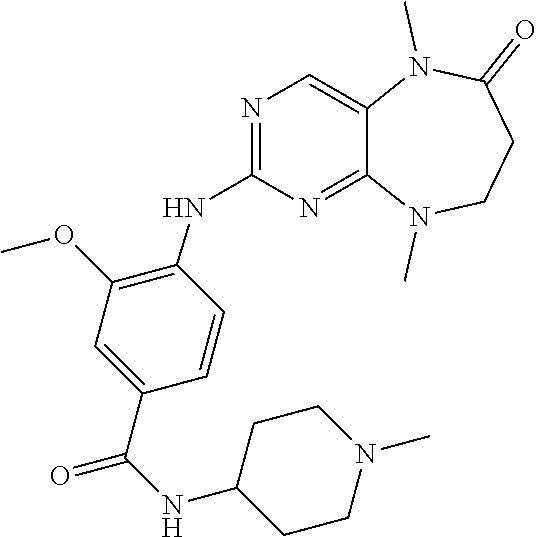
C1=CC(C(NC2CCN(C)CC2)=O)=CC(OC)=C1NC1=NC=C2C(=N1)N(C)CCC(=O)N2C
